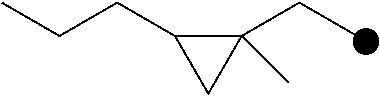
C1(CC)(C)C(CCC)C1
